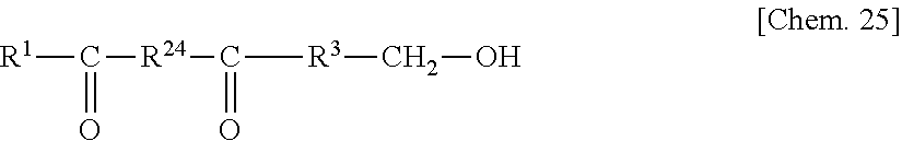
C(=O)([R24]C([R3]CO)=O)[R1]
